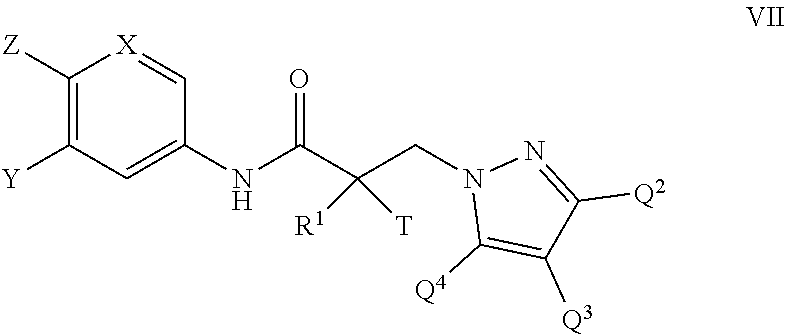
[X]1=CC(NC(C(CN2C([Q4])=C([Q3])C([Q2])=N2)([R1])[T])=O)=CC([Y])=C1[Z]
